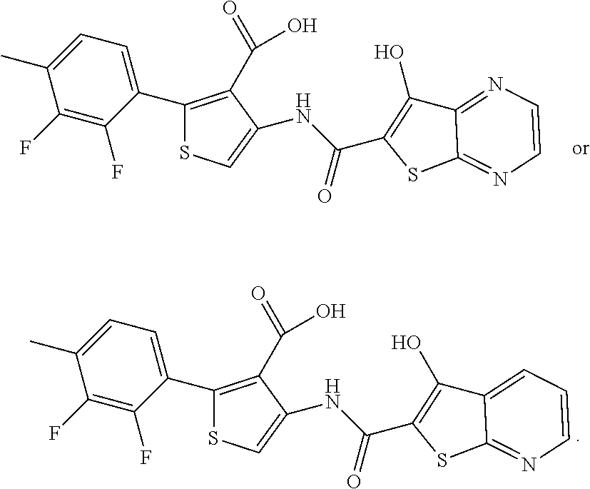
S1C=C(NC(C2=C(O)C3=NC=CN=C3S2)=O)C(C(=O)O)=C1C1=CC=C(C)C(F)=C1F.S1C=C(NC(C2=C(O)C3=CC=CN=C3S2)=O)C(C(=O)O)=C1C1=CC=C(C)C(F)=C1F
